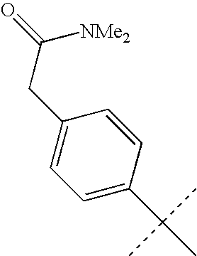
O=C(CC1=CC=C(C(C)(C)C)C=C1)[NMe2]
